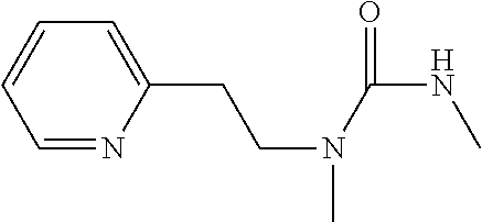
C1=CC=NC(CCN(C)C(NC)=O)=C1
